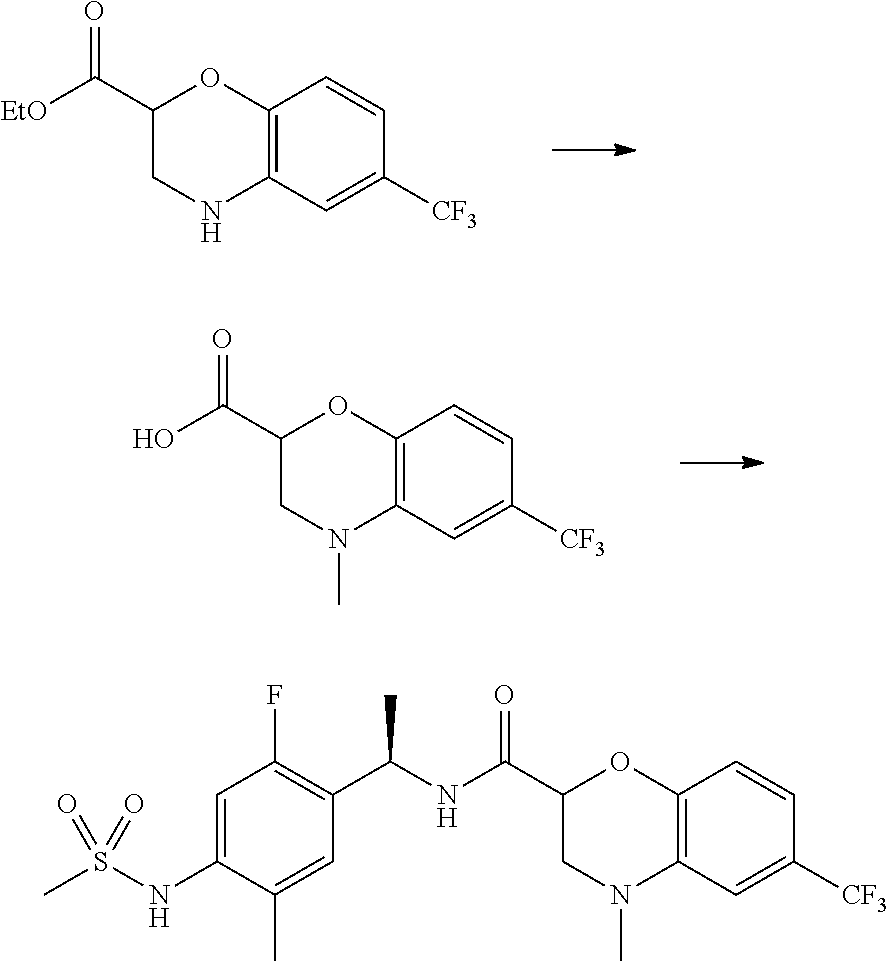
C12=C(C=C([CF3])C=C1)N(C)CC(C(O)=O)O2.C12=C(C=C([CF3])C=C1)NCC(C([EtO])=O)O2.C12=C(C=C([CF3])C=C1)N(C)CC(C(NC(C1=C(F)C=C(NS(C)(=O)=O)C(C)=C1)C)=O)O2
